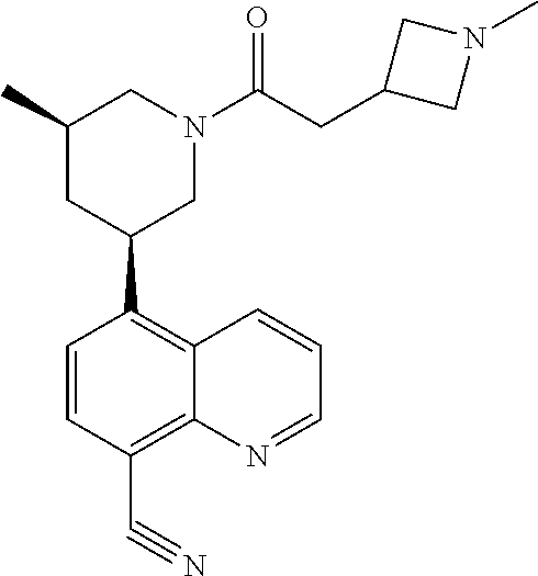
C1=CC(C#N)=C2C(=C1C1CN(C(CC3CN(C)C3)=O)CC(C)C1)C=CC=N2
